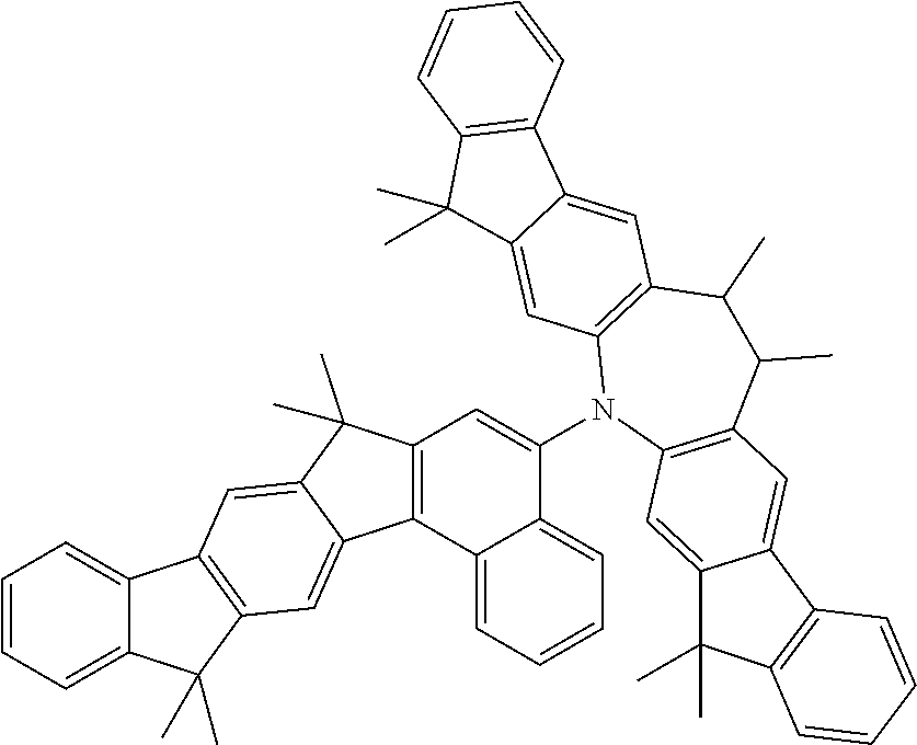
C12=CC=CC=C1C(C)(C)C1=C2C=C2C(C)(C)C3=C(C2=C1)C1=CC=CC=C1C(N1C2=C(C(C)C(C)C4=C1C=C1C(=C4)C4=C(C1(C)C)C=CC=C4)C=C1C(=C2)C(C)(C)C2=C1C=CC=C2)=C3
